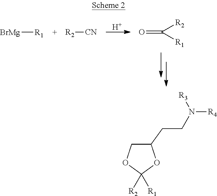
[H].O=C([R2])[R1].[BrMg][R1].[R2][CN].C1(CCN([R4])[R3])COC([R2])([R1])O1
